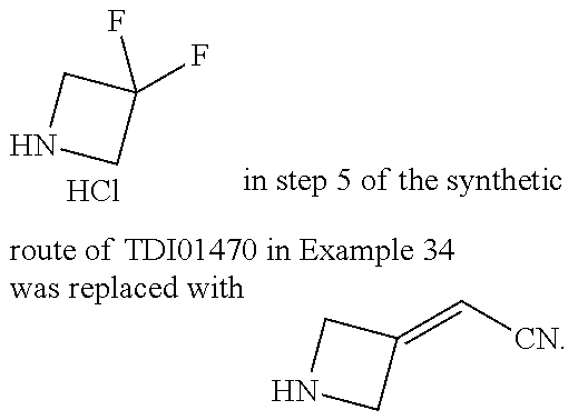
N1CC(F)(F)C1.Cl.N1CC(=C[CN])C1
